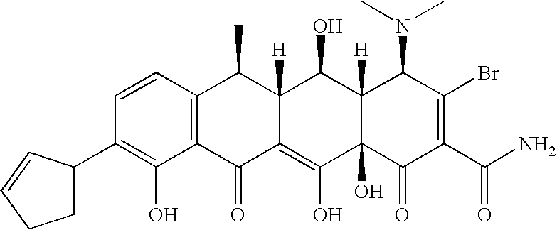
C1=CC2=C(C(O)=C1C1CCC=C1)C(=O)C1=C(O)C3(O)C([H])(C(O)C1([H])C2C)C(N(C)C)C(Br)=C(C(N)=O)C3=O
